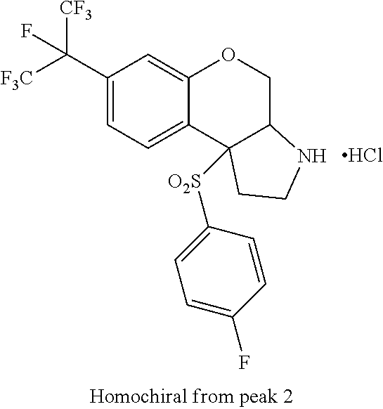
C1(C([CF3])([F3C])F)=CC=C2C(=C1)OCC1C2([O2S]C2=CC=C(F)C=C2)CCN1.Cl
